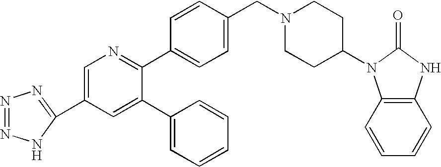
C1=C(C2=NN=NN2)C=C(C2=CC=CC=C2)C(C2=CC=C(CN3CCC(N4C5=C(NC4=O)C=CC=C5)CC3)C=C2)=N1
